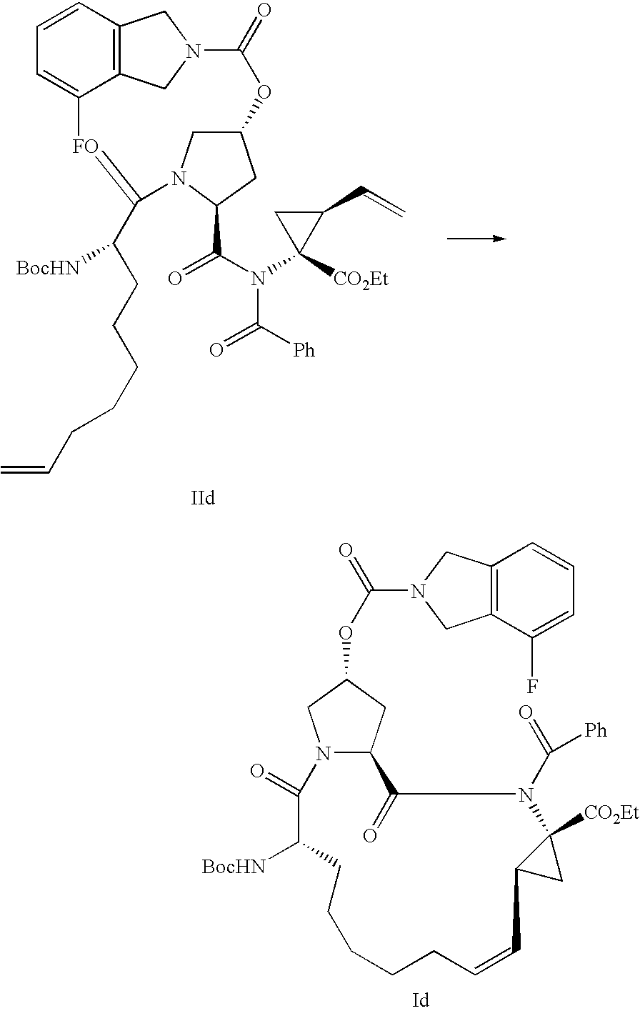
C12=C(C(F)=CC=C1)CN(C(=O)OC1CC3N(C1)C(=O)C([BocHN])CCCCCC=CC1C([CO2Et])(N(C([Ph])=O)C3=O)C1)C2.C12=C3C=CC=C1[FO]=C(C(CCCCCC=C)[BocHN])N1CC(CC1C(N(C([Ph])=O)C1([CO2Et])C(C=C)C1)=O)OC(=O)N(C2)C3
